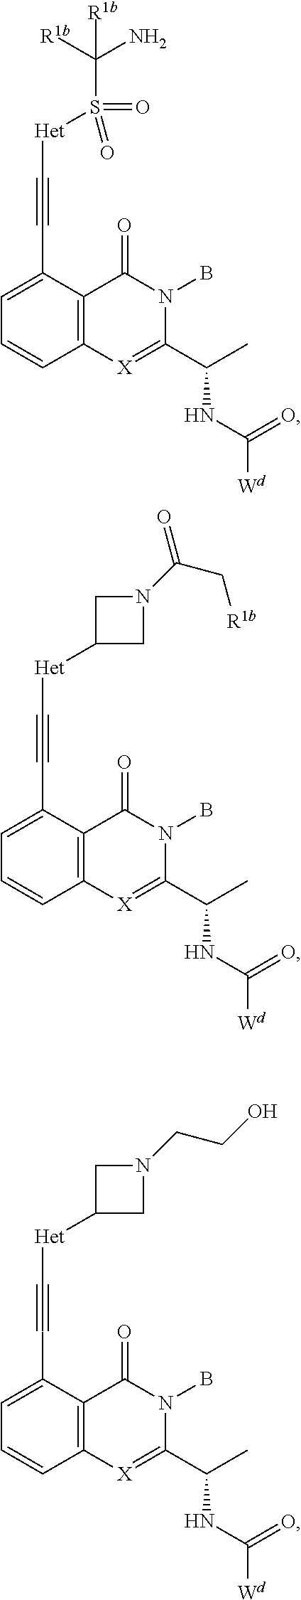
C12=C(C(C#C[Het]S(C(N)([R1b])[R1b])(=O)=O)=CC=C1)C(=O)N(B)C(C(C)NC([Wd])=O)=[X]2.C12=C(C(C#C[Het]C3CN(C(C[R1b])=O)C3)=CC=C1)C(=O)N(B)C(C(C)NC([Wd])=O)=[X]2.C12=C(C(C#C[Het]C3CN(CCO)C3)=CC=C1)C(=O)N(B)C(C(C)NC([Wd])=O)=[X]2
